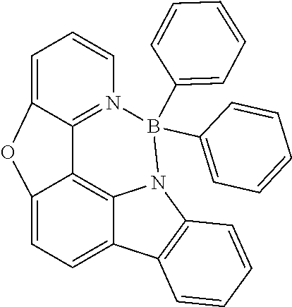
C12=CC=C3C4=C1C1=N(C=CC=C1O2)B(C1=CC=CC=C1)(C1=CC=CC=C1)N4C1=C3C=CC=C1
